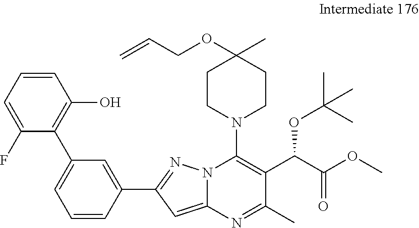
C1=CC=C(F)C(C2=CC=CC(C3=NN4C(=C3)N=C(C)C(C(C(OC)=O)OC(C)(C)C)=C4N3CCC(C)(OCC=C)CC3)=C2)=C1O
